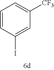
C1=CC(I)=CC([CF3])=C1
